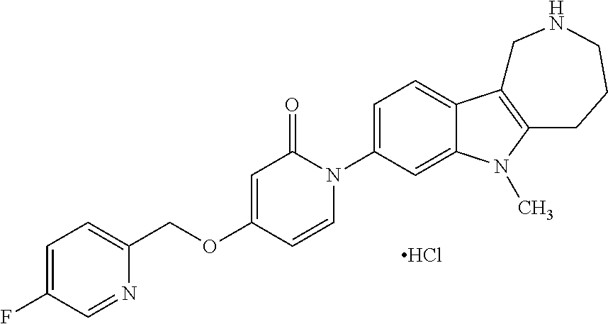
C1=C(F)C=NC(COC2=CC(=O)N(C3=CC=C4C(=C3)N(C)C3=C4CNCCC3)C=C2)=C1.Cl
